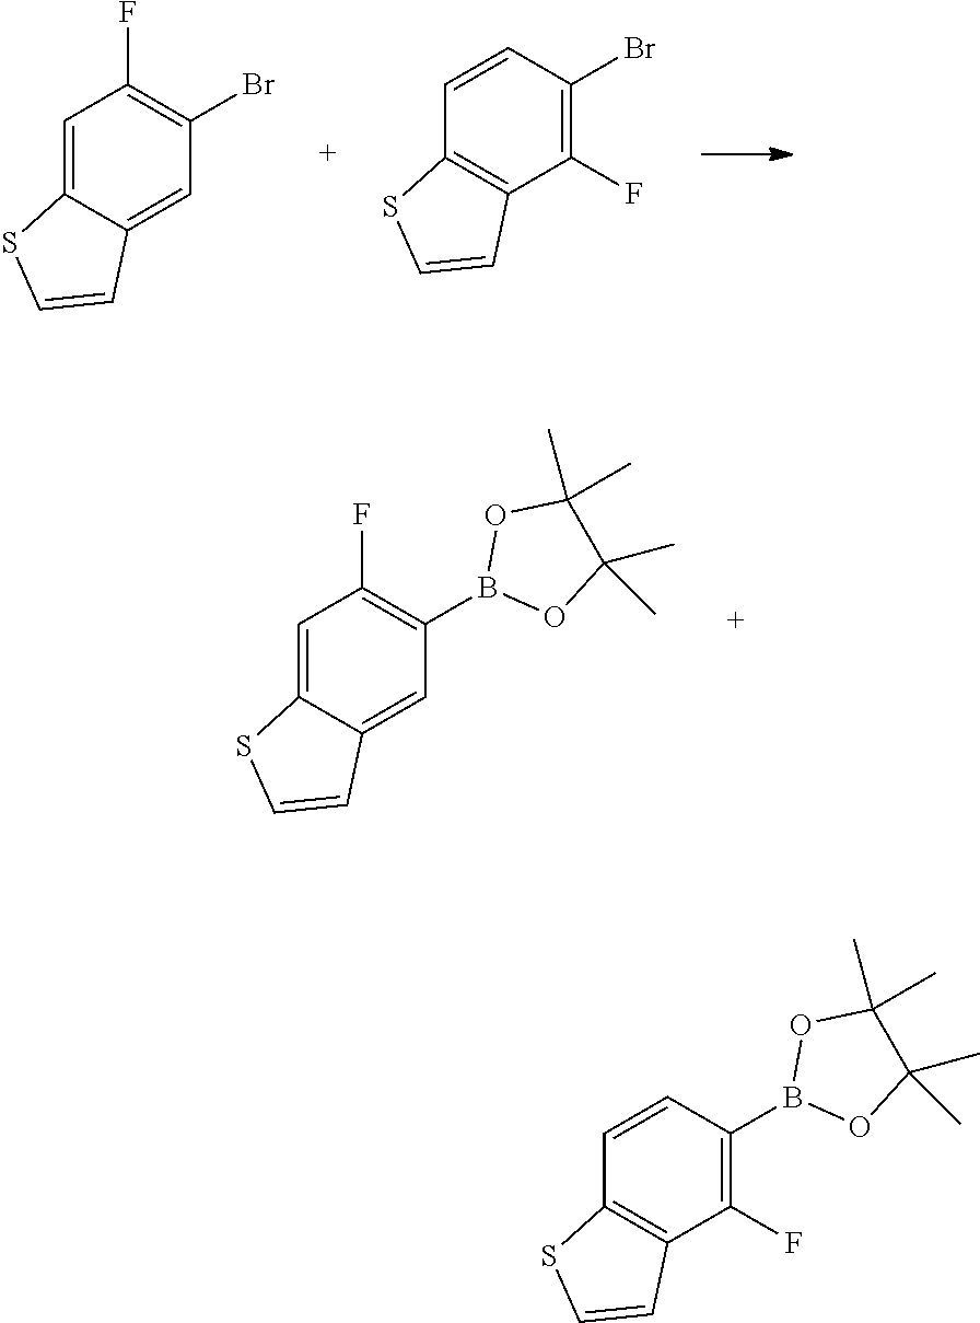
C1=C2C(=CC(Br)=C1F)C=CS2.C1=CC(Br)=C(F)C2=C1SC=C2.C1=C2C(=CC(B3OC(C)(C)C(C)(C)O3)=C1F)C=CS2.C1=CC(B2OC(C)(C)C(C)(C)O2)=C(F)C2=C1SC=C2
